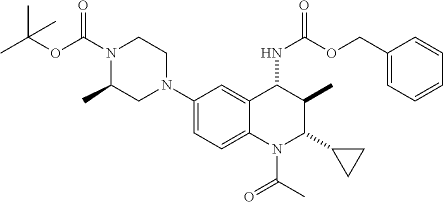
C1(N2CCN(C(OC(C)(C)C)=O)C(C)C2)=CC=C2C(=C1)C(NC(=O)OCC1=CC=CC=C1)C(C)C(C1CC1)N2C(C)=O
